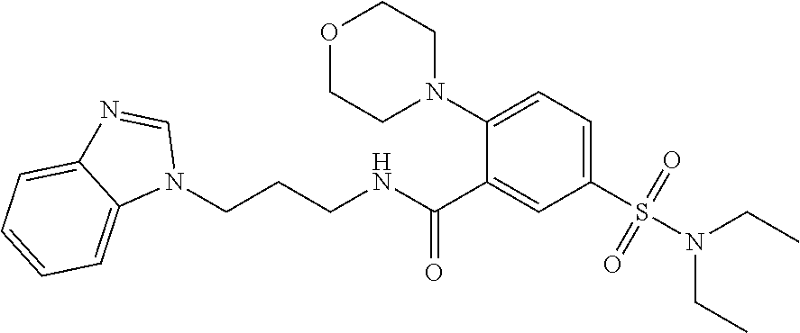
C1(S(N(CC)CC)(=O)=O)=CC=C(N2CCOCC2)C(C(NCCCN2C=NC3=CC=CC=C23)=O)=C1
